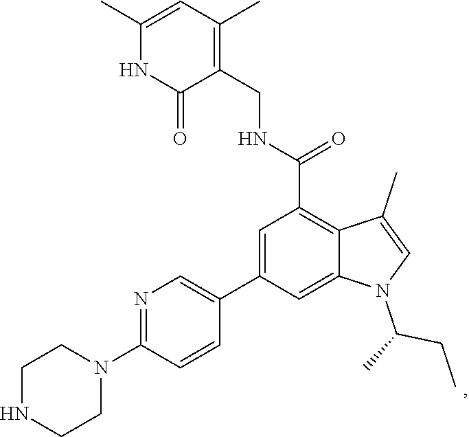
N1=C(N2CCNCC2)C=CC(C2=CC(C(=O)NCC3=C(C)C=C(C)NC3=O)=C3C(=C2)N(C(C)CC)C=C3C)=C1
